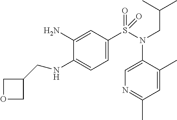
C1(N(S(=O)(=O)C2=CC=C(NCC3COC3)C(N)=C2)CC(C)C)=CN=C(C)C=C1C
